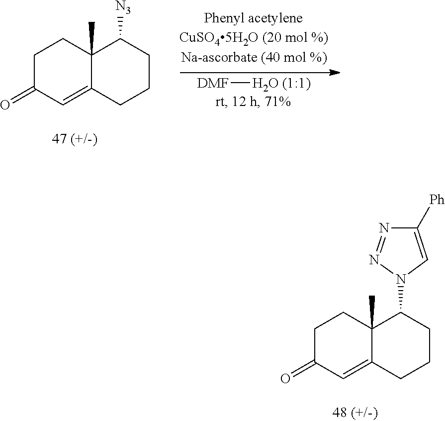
C1C(=O)C=C2C(C)(C1)C(N1C=C([Ph])N=N1)CCC2.C1C(=O)C=C2C(C)(C1)C([N3])CCC2.[DMF][H2O (1:1)]
